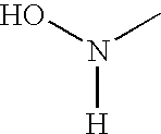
N([H])(O)C
